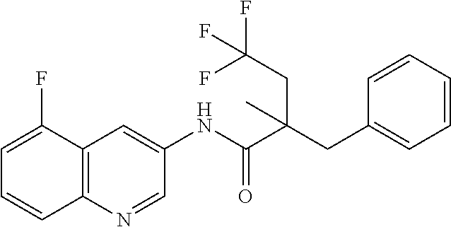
C12=C(C(F)=CC=C1)C=C(NC(=O)C(CC1=CC=CC=C1)(CC(F)(F)F)C)C=N2
